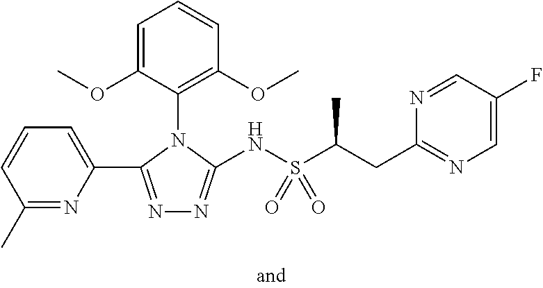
N1=C(C2=CC=CC(C)=N2)N(C2=C(OC)C=CC=C2OC)C(NS(C(CC2=NC=C(F)C=N2)C)(=O)=O)=N1
